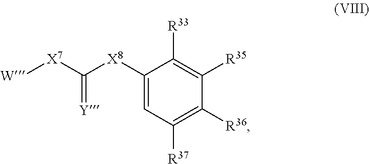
C1([X8]C([X7][W])=[Y])=CC([R37])=C([R36])C([R35])=C1[R33]
